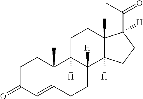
C12=CC(=O)CCC1(C)C1([H])C([H])(CC2)C2([H])C(C)(CC1)C([H])(C(C)=O)CC2
